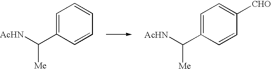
C1=C(C([AcHN])[Me])C=CC=C1.C1=C(C([AcHN])[Me])C=CC([CHO])=C1
